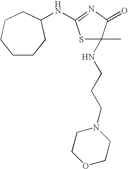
C1CCC(NC2=NC(=O)C(C)(NCCCN3CCOCC3)S2)CCC1
